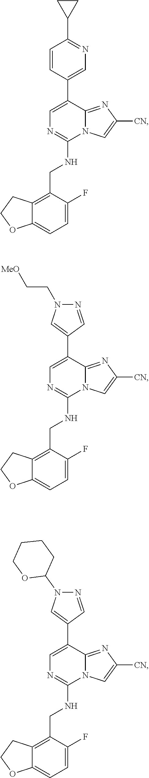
C1=C(C2=CN=C(C3CC3)C=C2)C2=NC([CN])=CN2C(NCC2=C3C(=CC=C2F)OCC3)=N1.C1=C(C2=CN(CC[MeO])N=C2)C2=NC([CN])=CN2C(NCC2=C3C(=CC=C2F)OCC3)=N1.C1=C(C2=CN(C3CCCCO3)N=C2)C2=NC([CN])=CN2C(NCC2=C3C(=CC=C2F)OCC3)=N1
